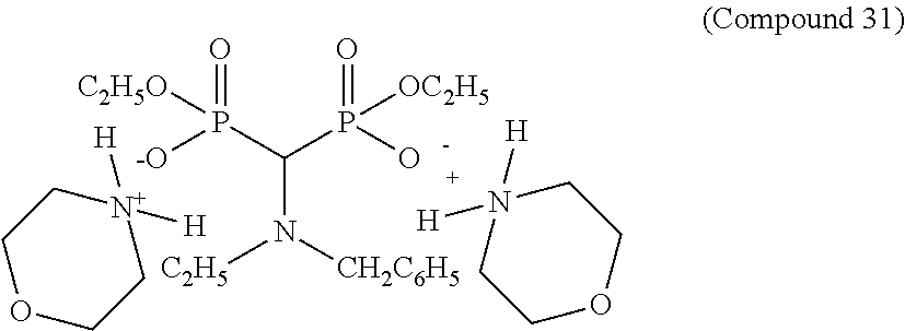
[-O]P(C(P(O)([OC2H5])=O)N([C2H5])[CH2C6H5])([C2H5O])=O.C1OCC[N+]([H])([H])C1.C1OCCN([H])([H])C1
